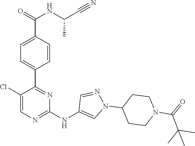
C1(C2=NC(NC3=CN(C4CCN(C(=O)C(C)(C)C)CC4)N=C3)=NC=C2Cl)=CC=C(C(NC(C#N)C)=O)C=C1
